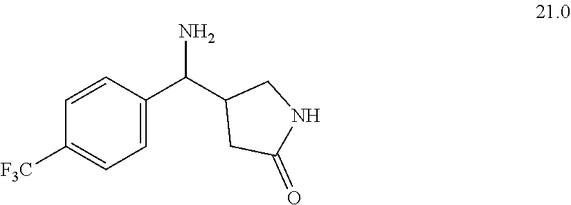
C1=C(C(C2CC(=O)NC2)N)C=CC([F3C])=C1
